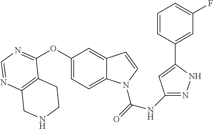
C12=C(N=CN=C1OC1=CC=C3C(=C1)C=CN3C(=O)NC1=NNC(C3=CC(F)=CC=C3)=C1)CNCC2
